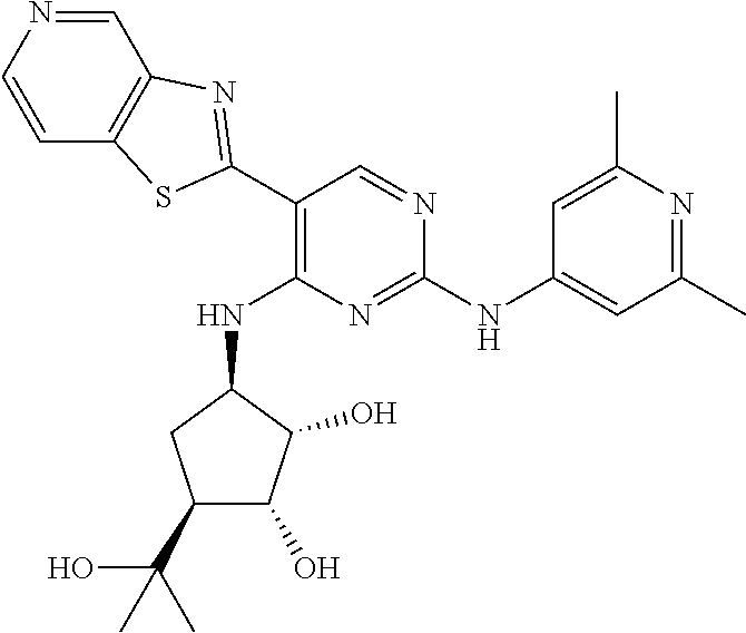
C1(C2=NC3=C(C=CN=C3)S2)=C(NC2CC(C(C)(O)C)C(O)C2O)N=C(NC2=CC(C)=NC(C)=C2)N=C1
